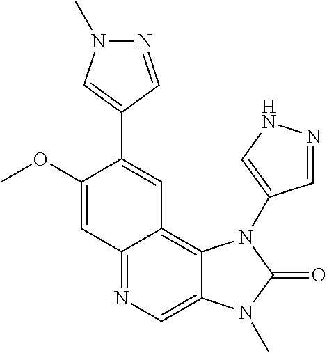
C1(OC)=CC2=NC=C3C(=C2C=C1C1=CN(C)N=C1)N(C1=CNN=C1)C(=O)N3C
